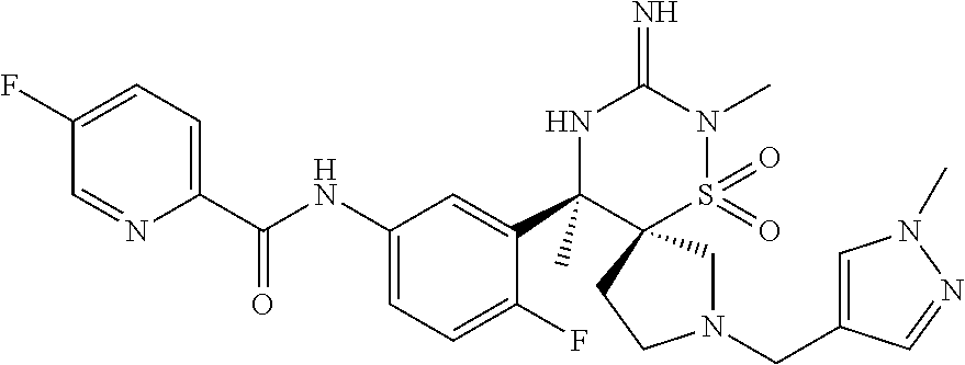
C1(F)=CC=C(C(NC2=CC=C(F)C(C3(C)NC(=N)N(C)S(=O)(=O)C34CN(CC3=CN(C)N=C3)CC4)=C2)=O)N=C1
